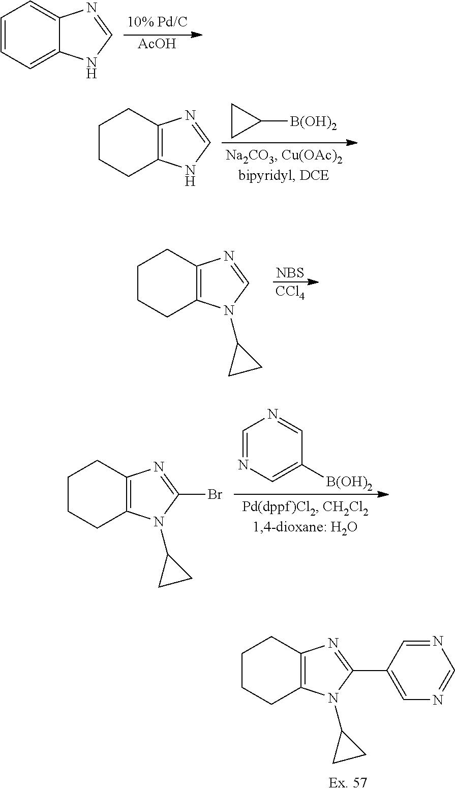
C1=CC=C2C(=C1)N=CN2.[AcOH].C1CCC2=C(C1)N=CN2.C1CC1[B(OH)2].C1CCC2=C(C1)N=CN2C1CC1.[NBS].[CCl4].C1CCC2=C(C1)N=C(Br)N2C1CC1.C1=NC=C([B(OH)2])C=N1.C1CCC2=C(C1)N=C(C1=CN=CN=C1)N2C1CC1
